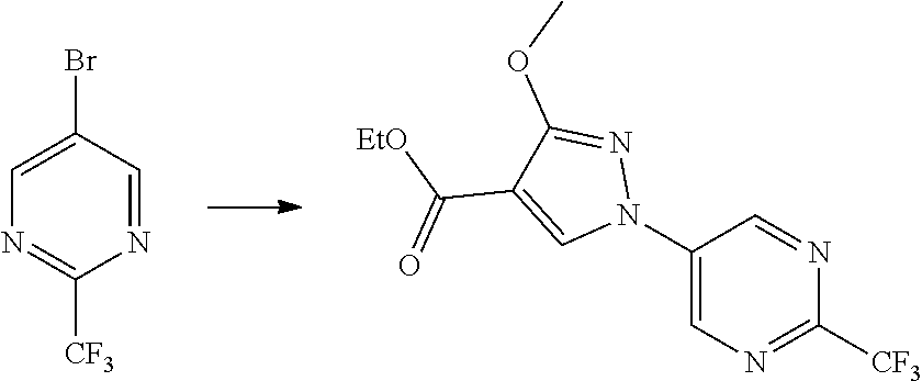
N1=CC(Br)=CN=C1[CF3].C1(N2N=C(OC)C(C([EtO])=O)=C2)=CN=C([CF3])N=C1
